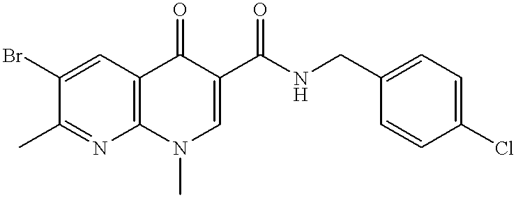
C1(C)=NC2=C(C=C1Br)C(=O)C(C(NCC1=CC=C(Cl)C=C1)=O)=CN2C
